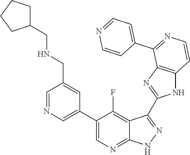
C1=NC=C(C2=CN=C3C(=C2F)C(C2=NC4=C(N2)C=CN=C4C2=CC=NC=C2)=N[N H]3)C=C1CNCC1CCCC1
